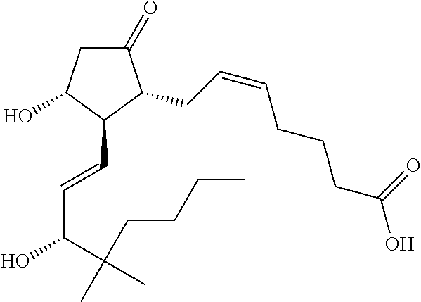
C1(=O)CC(O)C(C=CC(C(C)(CCCC)C)O)C1CC=CCCCC(O)=O
